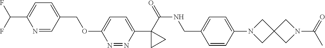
C1(C(=O)NCC2=CC=C(N3CC4(C3)CN(C(=O)C)C4)C=C2)(C2=CC=C(OCC3=CC=C(C(F)F)N=C3)N=N2)CC1
